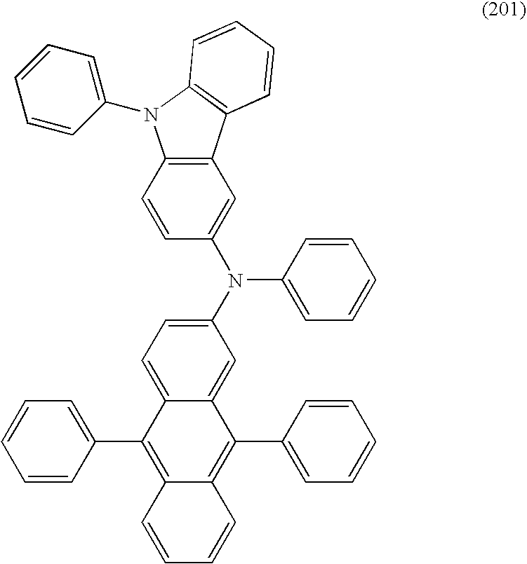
C12=C(C=C(N(C3=CC=CC=C3)C3=CC=C4C(=C3)C(C3=CC=CC=C3)=C3C(=C4C4=CC=CC=C4)C=CC=C3)C=C1)C1=C(C=CC=C1)N2C1=CC=CC=C1
